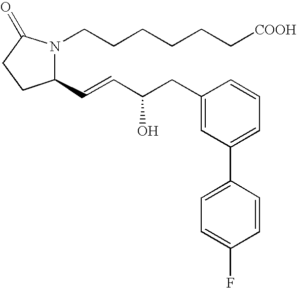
C1(C=CC(O)CC2=CC(C3=CC=C(F)C=C3)=CC=C2)N(CCCCCC[COOH])C(=O)CC1
